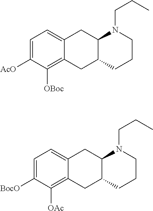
C1=C([BocO])C([OAc])=C2C(=C1)CC1C(C2)CCCN1CCC.C1=C([AcO])C([OBoc])=C2C(=C1)CC1C(C2)CCCN1CCC
